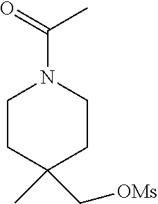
C1CC(C)(C[OMs])CCN1C(C)=O
